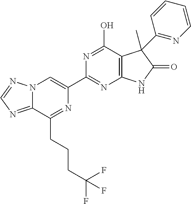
C12=NC=NN1C=C(C1=NC3=C(C(O)=N1)C(C)(C1=NC=CC=C1)C(=O)N3)N=C2CCCC(F)(F)F
